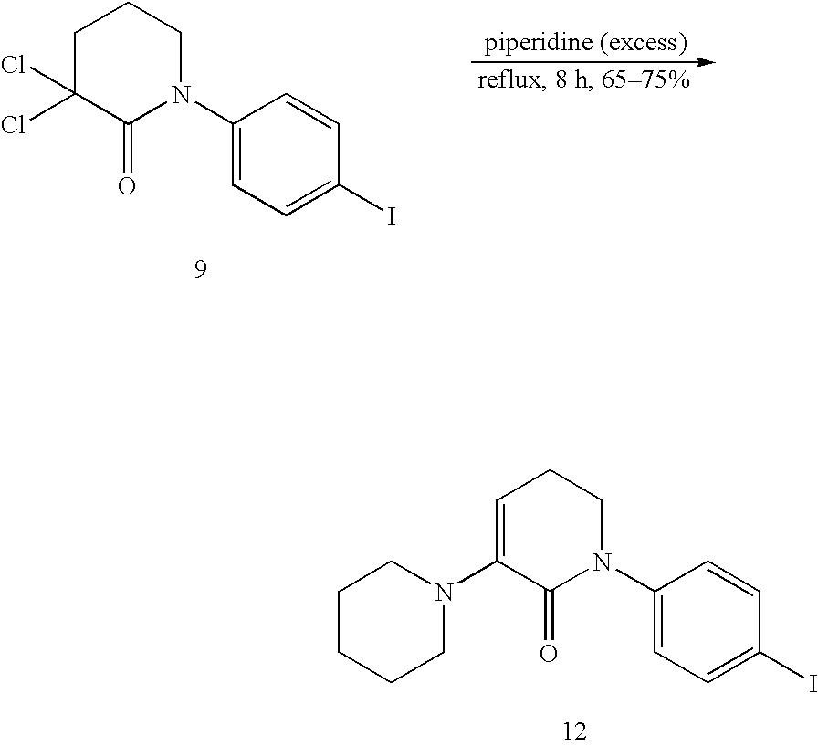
C1C(Cl)(Cl)C(=O)N(C2=CC=C(I)C=C2)CC1.C1=C(N2CCCCC2)C(=O)N(C2=CC=C(I)C=C2)CC1
